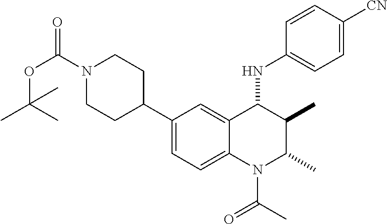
C1(C2CCN(C(OC(C)(C)C)=O)CC2)=CC=C2C(=C1)C(NC1=CC=C([CN])C=C1)C(C)C(C)N2C(C)=O
